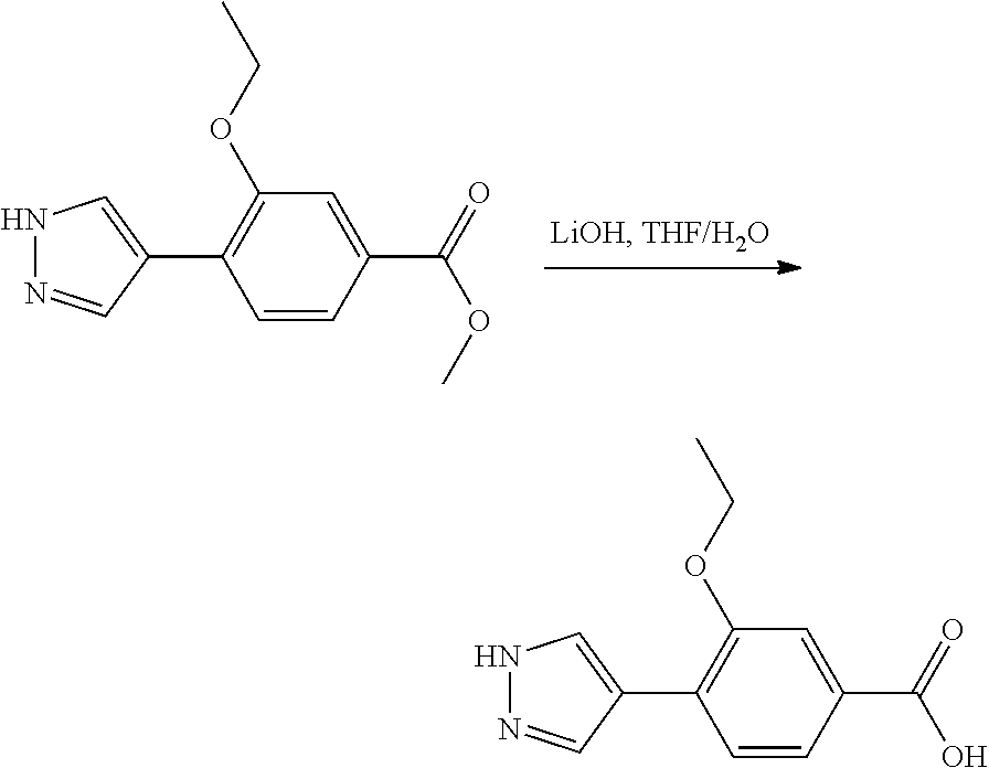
C1=CC(C(=O)OC)=CC(OCC)=C1C1=CNN=C1.C1=CC(C(=O)O)=CC(OCC)=C1C1=CNN=C1
